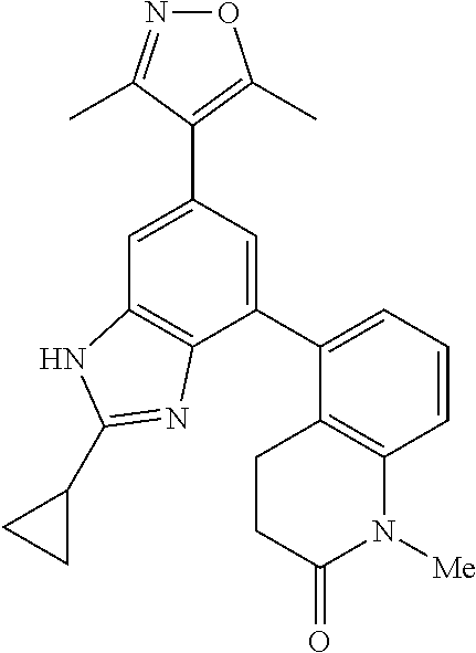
C1(C2=CC=CC3=C2CCC(=O)N3[Me])=CC(C2=C(C)ON=C2C)=CC2=C1N=C(C1CC1)N2
